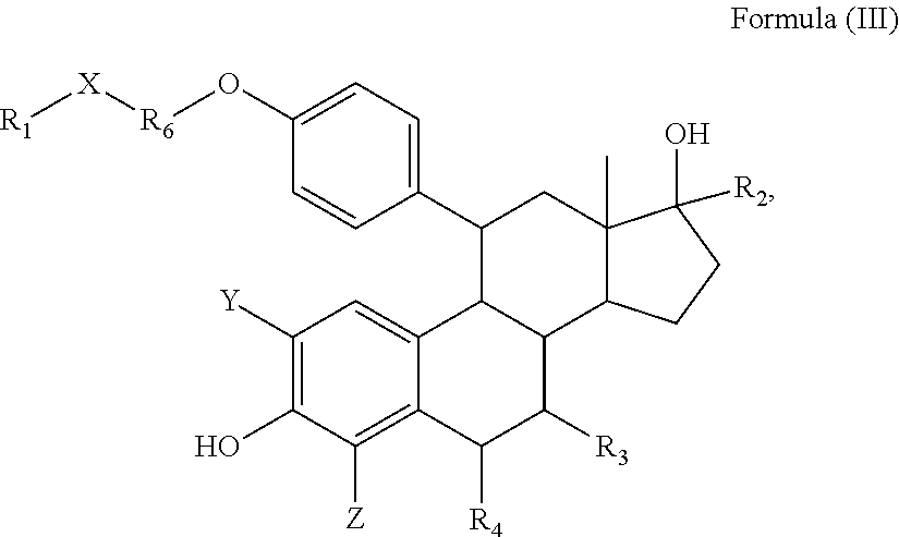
C1(C2C3C(C4C(C)(C2)C(O)([R2])CC4)C([R3])C([R4])C2=C([Z])C(O)=C([Y])C=C32)=CC=C(O[R6][X][R1])C=C1
